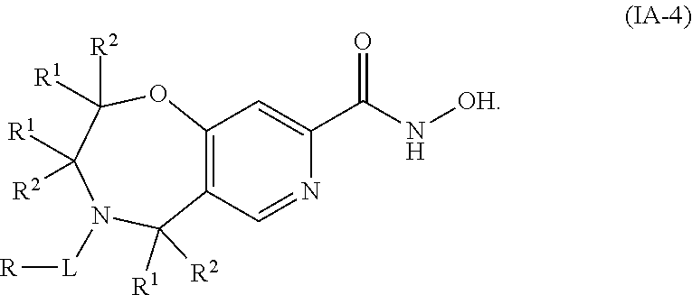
N1([L][R])C([R1])([R2])C2=C(OC([R2])([R1])C1([R2])[R1])C=C(C(=O)N[OH])N=C2
